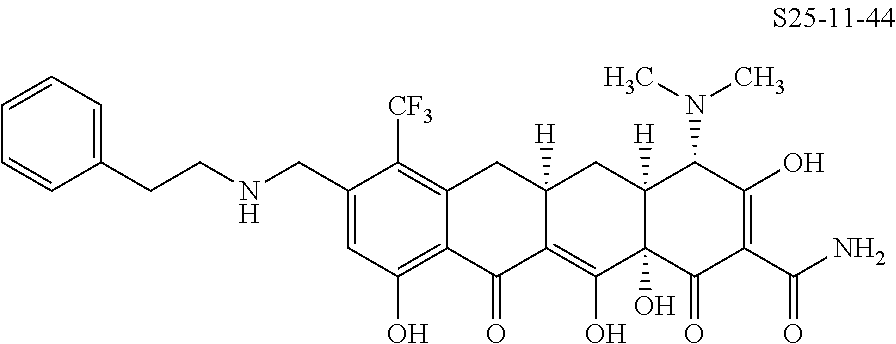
C1=C(CNCCC2=CC=CC=C2)C([CF3])=C2C(=C1O)C(=O)C1=C(O)C3(O)C([H])(CC1([H])C2)C(N(C)C)C(O)=C(C(N)=O)C3=O
